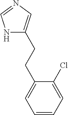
N1=CNC(CCC2=CC=CC=C2Cl)=C1
